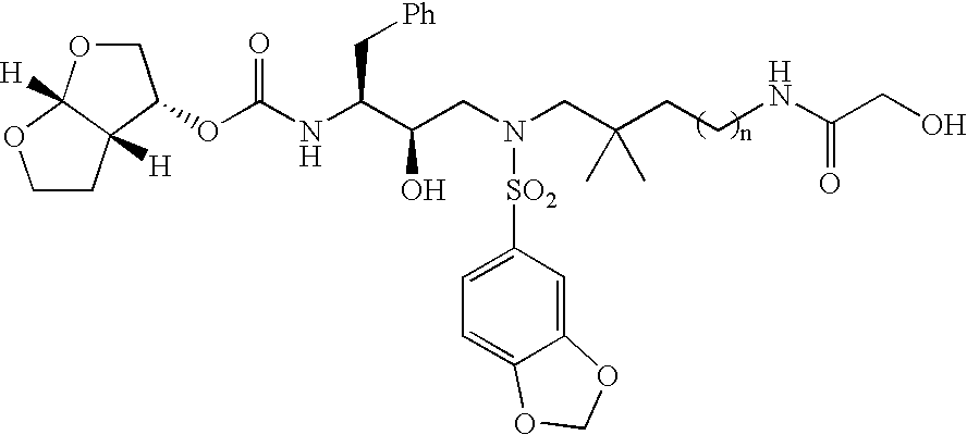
C1OC2([H])C([H])(C1OC(NC(C(CN(CC(CCNC(=O)CO)(C)C)[SO2]C1=CC=C3C(=C1)OCO3)O)C[Ph])=O)CCO2
